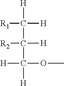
[R1]C([H])([H])C(C([H])(OC)[H])([R2])[H]
